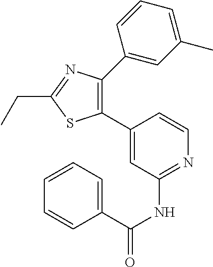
C1(C2=C(C3=CC(C)=CC=C3)N=C(CC)S2)=CC(NC(C2=CC=CC=C2)=O)=NC=C1
